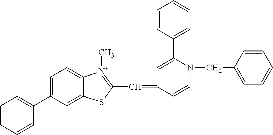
C1=CC=CC(C2=CC=C3C(=C2)SC(C=C2C=C(C4=CC=CC=C4)N(CC4=CC=CC=C4)C=C2)=[N+]3C)=C1
